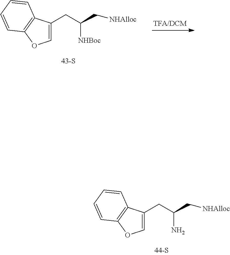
C1=C(CC([NHBoc])C[NHAlloc])C2=C(O1)C=CC=C2.C1=C(CC(N)C[NHAlloc])C2=C(O1)C=CC=C2
